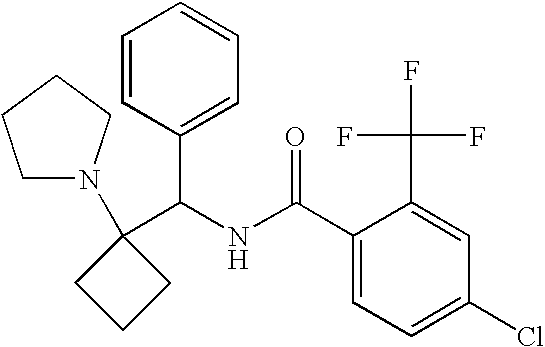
C1(C(NC(C2=CC=C(Cl)C=C2C(F)(F)F)=O)C2=CC=CC=C2)(N2CCCC2)CCC1
